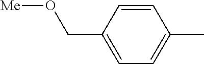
C1=CC(CO[Me])=CC=C1C
